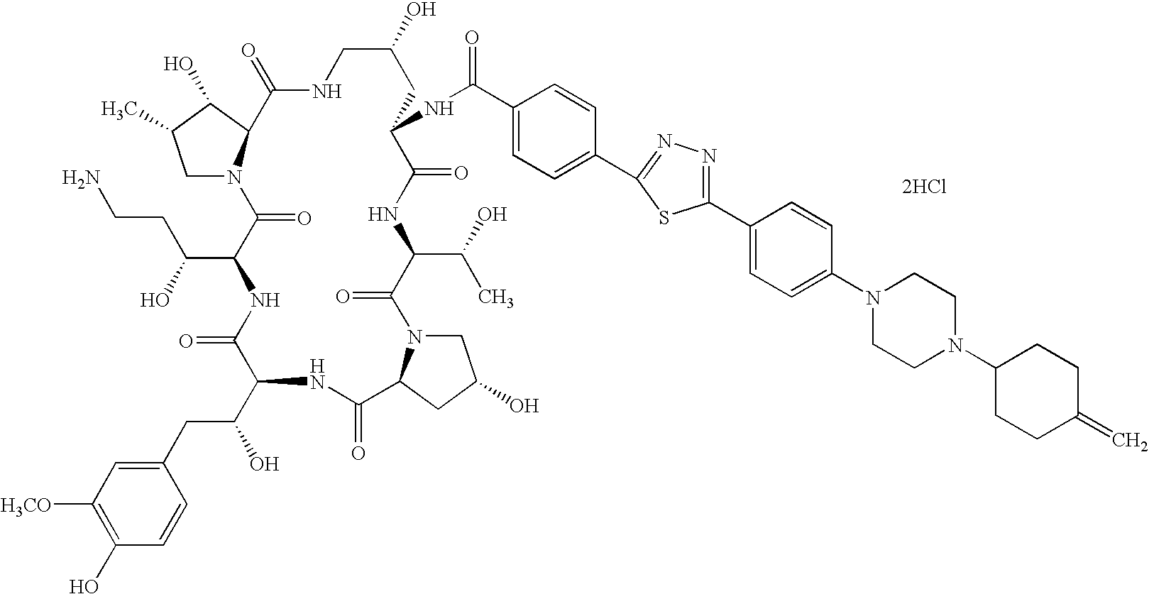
C1N2C(C(O)C1C)C(=O)NCC(O)CC(NC(=O)C1=CC=C(C3=NN=C(C4=CC=C(N5CCN(C6CCC(=C)CC6)CC5)C=C4)S3)C=C1)C(=O)NC(C(O)C)C(=O)N1CC(O)CC1C(=O)NC(C(CC1=CC([H3CO])=C(O)C=C1)O)C(=O)NC(C(O)CCN)C2=O.[2HCl]
